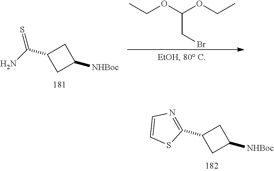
C(C1CC([NHBoc])C1)(N)=S.C(OC(OCC)CBr)C.C1(C2=NC=CS2)CC([NHBoc])C1
